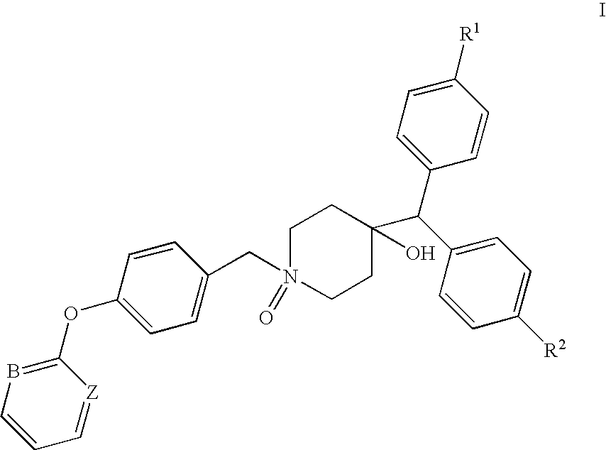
C1N(CC2=CC=C(OC3=BC=CC=[Z]3)C=C2)(=O)CCC(O)(C(C2=CC=C([R2])C=C2)C2=CC=C([R1])C=C2)C1
